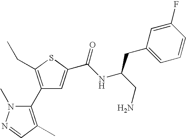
C1(C2=C(CC)SC(C(NC(CN)CC3=CC=CC(F)=C3)=O)=C2)=C(C)C=NN1C
